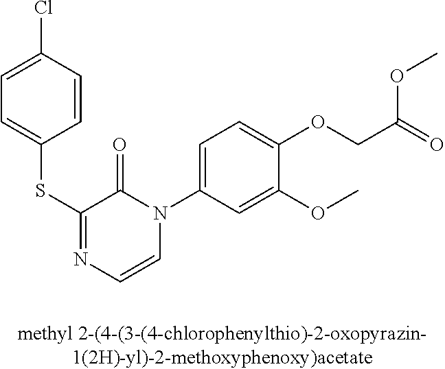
S(C1=NC=CN(C2=CC=C(OCC(=O)OC)C(OC)=C2)C1=O)C1=CC=C(Cl)C=C1
